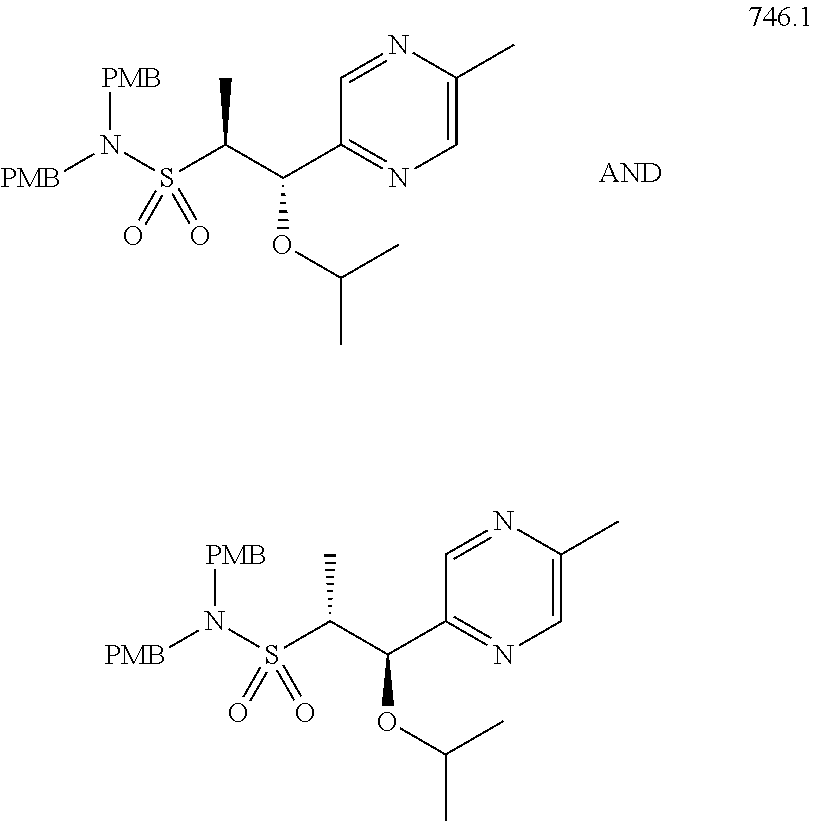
C1=C(C)N=CC(C(C(S(N([PMB])[PMB])(=O)=O)C)OC(C)C)=N1.C1=C(C)N=CC(C(C(S(N([PMB])[PMB])(=O)=O)C)OC(C)C)=N1
